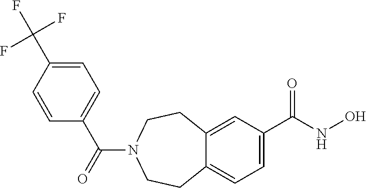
C12=CC=C(C(NO)=O)C=C1CCN(C(=O)C1=CC=C(C(F)(F)F)C=C1)CC2
